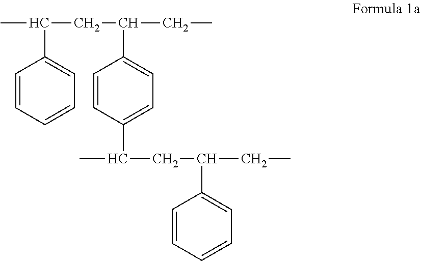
CC(C1=CC=CC=C1)CC(CC)C1=CC=C(C(C)CC(CC)C2=CC=CC=C2)C=C1
